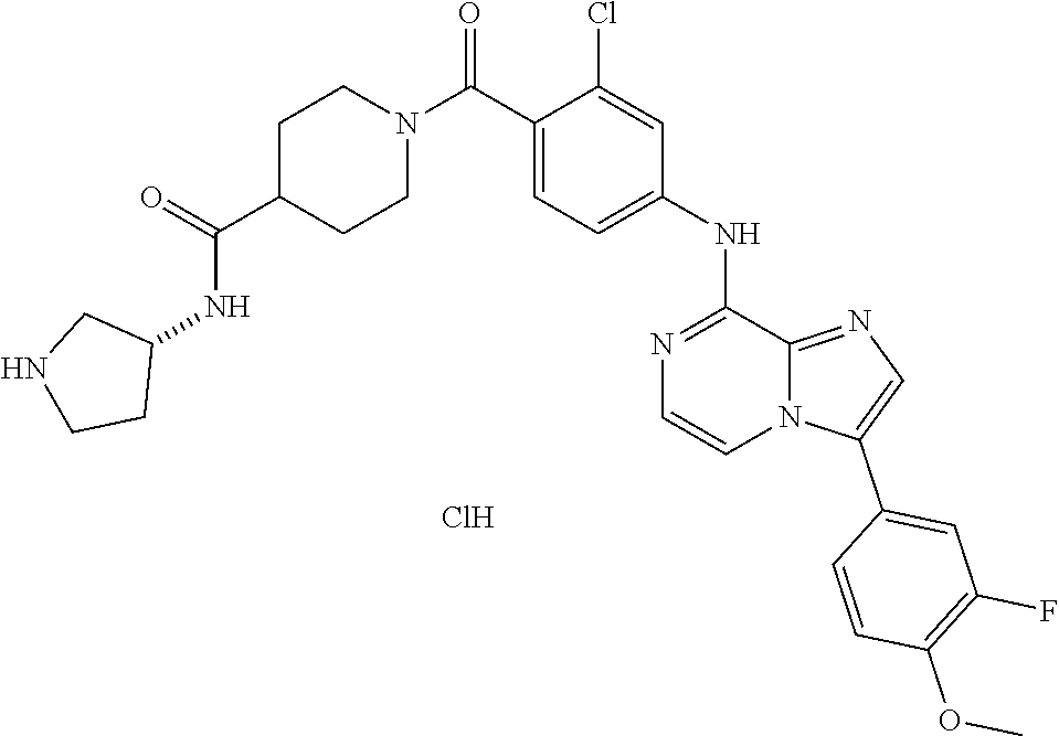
C1(C(N2CCC(C(=O)NC3CNCC3)CC2)=O)=CC=C(NC2=NC=CN3C2=NC=C3C2=CC(F)=C(OC)C=C2)C=C1Cl.Cl
